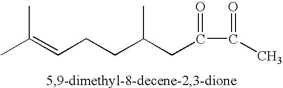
CC(=CCCC(CC(C(C)=O)=O)C)C
